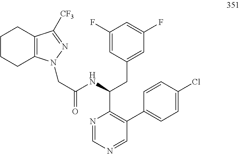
C(C(=O)NC(CC1=CC(F)=CC(F)=C1)C1=C(C2=CC=C(Cl)C=C2)C=NC=N1)N1C2=C(C([CF3])=N1)CCCC2
